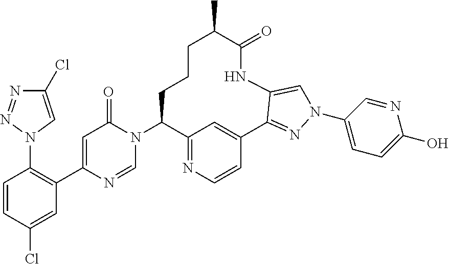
C1=CC(Cl)=CC(C2=CC(=O)N(C3C4=NC=CC(=C4)C4=NN(C5=CC=C(O)N=C5)C=C4NC(=O)C(C)CCC3)C=N2)=C1N1C=C(Cl)N=N1
